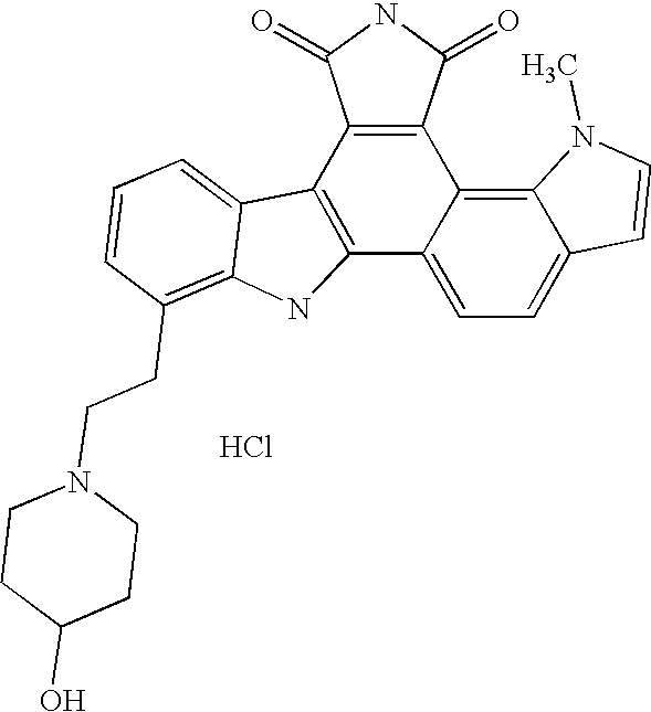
C12=CC=C3C(=C1C1=C(C4=C2NC2=C(CCN5CCC(O)CC5)C=CC=C24)C(=O)NC1=O)N(C)C=C3.Cl
